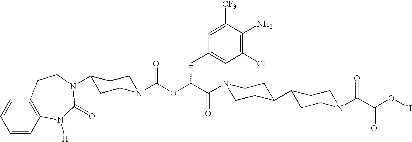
C1=CC2=C(C=C1)CCN(C1CCN(C(OC(CC3=CC(Cl)=C(N)C([CF3])=C3)C(=O)N3CCC(C4CCN(C(=O)C(O[H])=O)CC4)CC3)=O)CC1)C(=O)N2[H]
